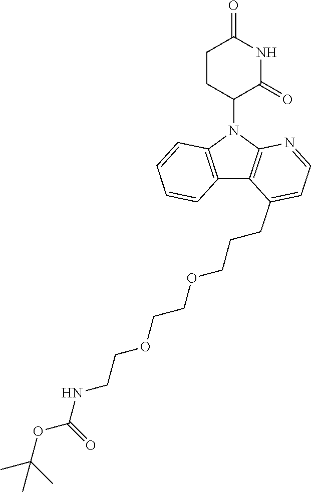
N1(C2CCC(=O)NC2=O)C2=C(C3=C1C=CC=C3)C(CCCOCCOCCNC(OC(C)(C)C)=O)=CC=N2
